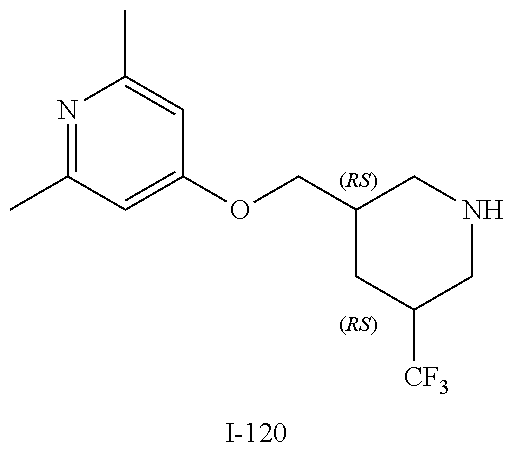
N1=C(C)C=C(OCC2CC([CF3])CNC2)C=C1C
